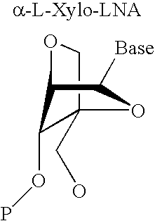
C12(CO)COC(C([Base])O1)C2OP
